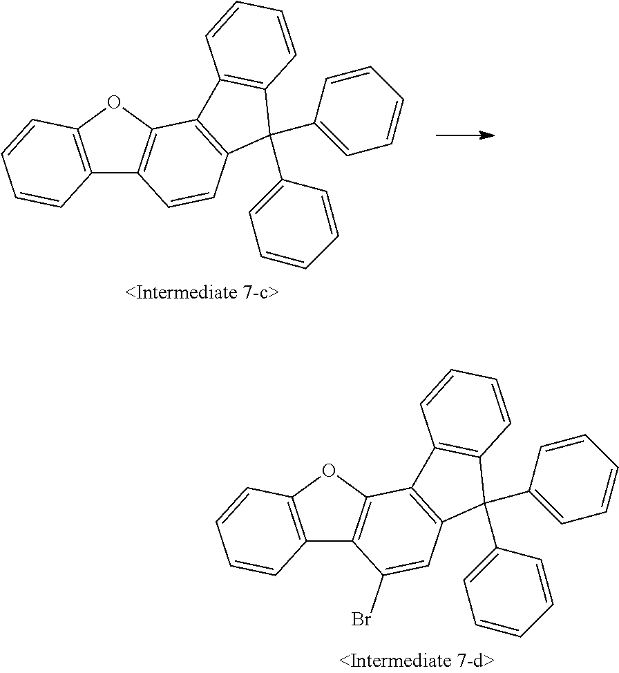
C12=C(OC3=C1C=CC1=C3C3=C(C1(C1=CC=CC=C1)C1=CC=CC=C1)C=CC=C3)C=CC=C2.C12=C(OC3=C1C(Br)=CC1=C3C3=C(C1(C1=CC=CC=C1)C1=CC=CC=C1)C=CC=C3)C=CC=C2
